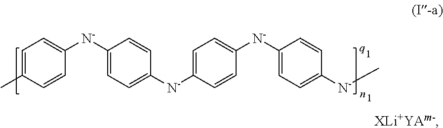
C1=C(C)C=CC([N-]C2=CC=C([N-]C3=CC=C([N-]C4=CC=C([N-]C)C=C4)C=C3)C=C2)=C1.[XLi+YAm-]
